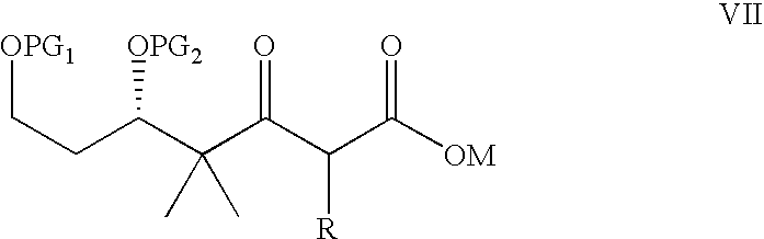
C(CC(C(C(C(C([OM])=O)[R])=O)(C)C)[OPG2])[OPG1]
